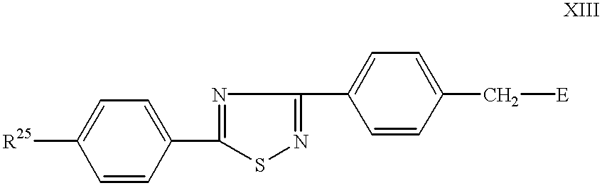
N1=C(C2=CC=C([R25])C=C2)SN=C1C1=CC=C(C[E])C=C1
